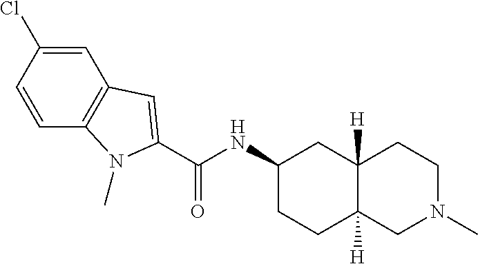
C1(NC(C2=CC3=C(C=CC(Cl)=C3)N2C)=O)CCC2([H])C([H])(C1)CCN(C)C2
